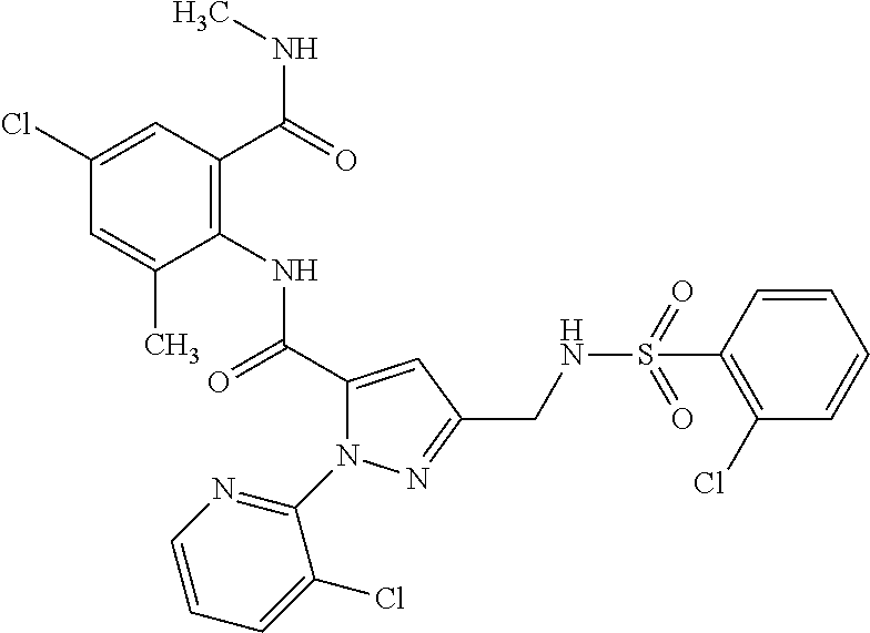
C1(Cl)=CC(C(=O)NC)=C(NC(C2=CC(CNS(=O)(=O)C3=C(Cl)C=CC=C3)=NN2C2=NC=CC=C2Cl)=O)C(C)=C1
